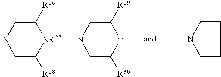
C1C([R28])[NR27]C([R26])C[-N]1.C1C([R30])OC([R29])C[-N]1.CN1CCCC1
